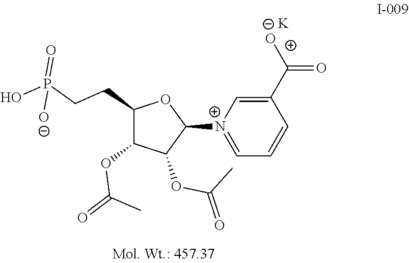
C(CC1C(OC(=O)C)C(OC(=O)C)C([N+]2=CC=CC(C(=O)O)=C2)O1)P(O)(=O)[O-].[K]
